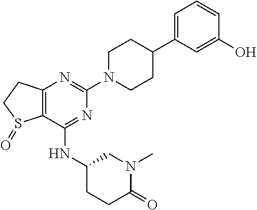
C12=C(C(NC3CCC(=O)N(C)C3)=NC(N3CCC(C4=CC=CC(O)=C4)CC3)=N1)S(=O)CC2
